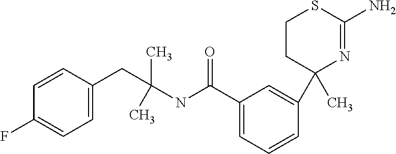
C1(C(NC(C)(CC2=CC=C(F)C=C2)C)=O)=CC=CC(C2(C)N=C(N)SCC2)=C1
